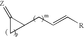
C1(=[Z])C(CC=C[R])C1
